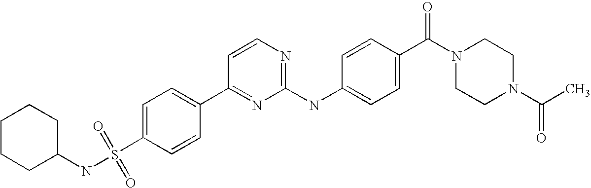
C1(C2=NC(NC3=CC=C(C(=O)N4CCN(C(=O)C)CC4)C=C3)=NC=C2)=CC=C(S(NC2CCCCC2)(=O)=O)C=C1
